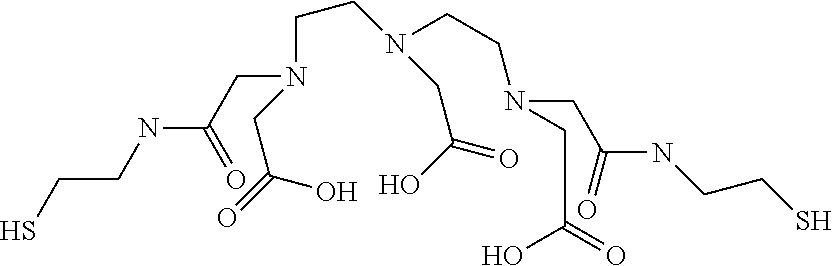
SCCNC(CN(CCN(CC(=O)O)CCN(CC(NCCS)=O)CC(=O)O)CC(=O)O)=O
